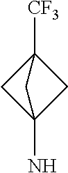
C1C2(N)CC1([CF3])C2
